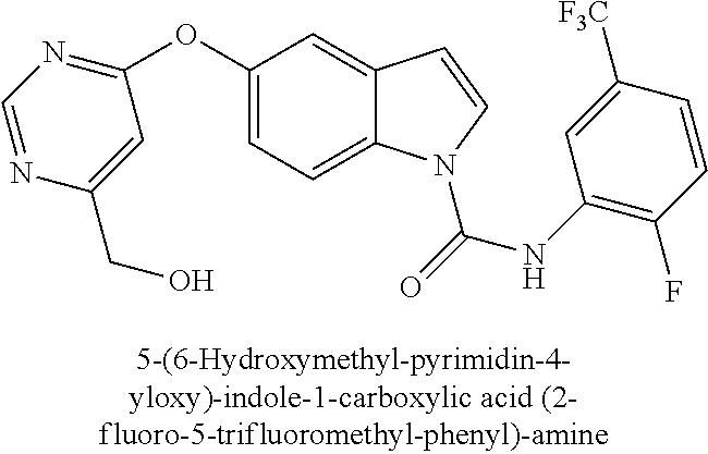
C1=C(OC2=NC=NC(CO)=C2)C=C2C(=C1)N(C(=O)NC1=C(F)C=CC([F3C])=C1)C=C2
